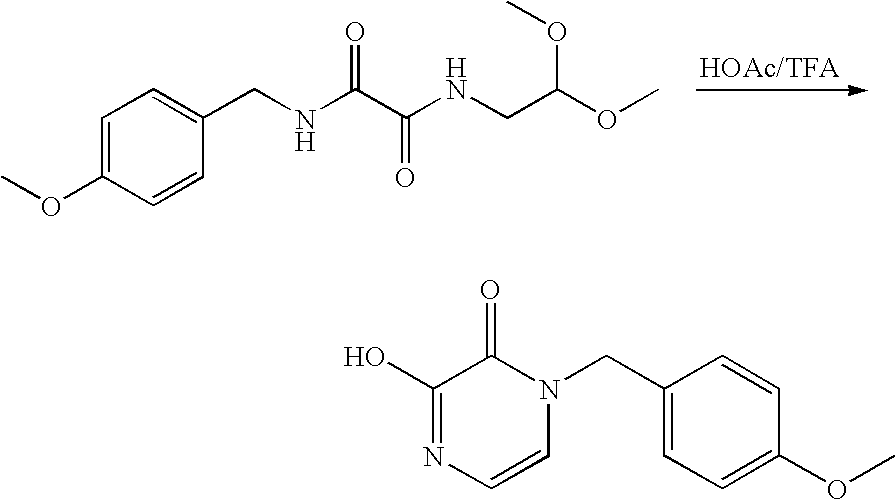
C1=C(OC)C=CC(CNC(C(=O)NCC(OC)OC)=O)=C1.C1(O)=NC=CN(CC2=CC=C(OC)C=C2)C1=O
